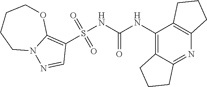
S(NC(NC1=C2C(=NC3=C1CCC3)CCC2)=O)(C1=C2N(N=C1)CCCCO2)(=O)=O
